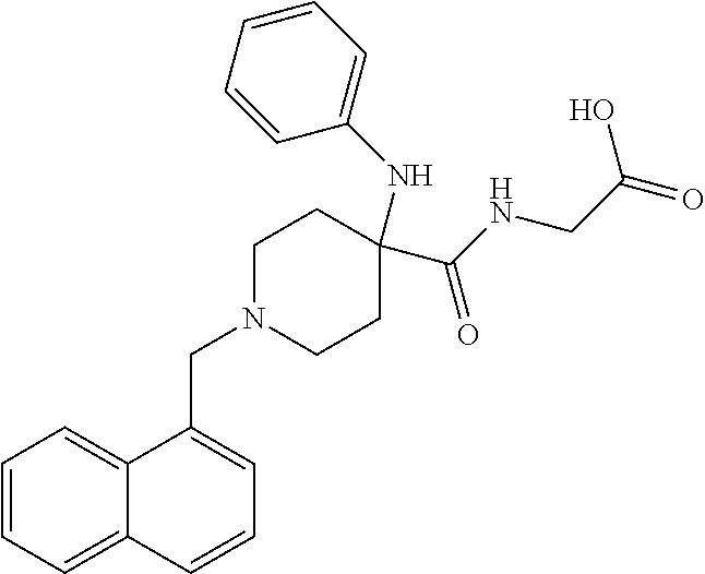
C1=CC=C2C(=C1)C(CN1CCC(NC3=CC=CC=C3)(C(=O)NCC(=O)O)CC1)=CC=C2
